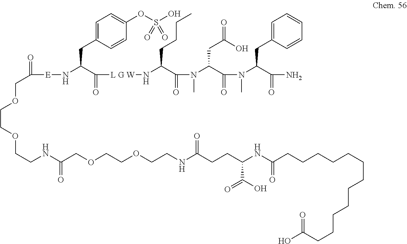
O(CCOCCNC(COCCOCCNC(CCC(NC(CCCCCCCCCCCCC(O)=O)=O)C(O)=O)=O)=O)CC([E]NC(C(=O)[L G W]NC(C(N(C)C(C(=O)N(C(C(N)=O)CC1=CC=CC=C1)C)CC(O)=O)=O)CCCC)CC1=CC=C(OS(O)(=O)=O)C=C1)=O
